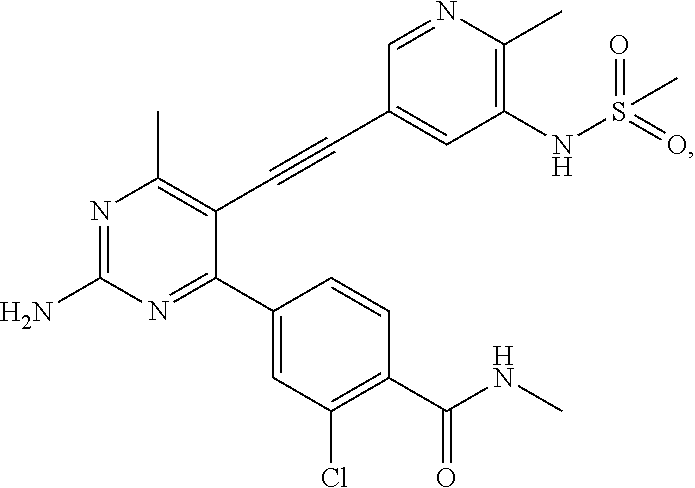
N1=C(N)N=C(C2=CC(Cl)=C(C(=O)NC)C=C2)C(C#CC2=CC(NS(=O)(=O)C)=C(C)N=C2)=C1C
